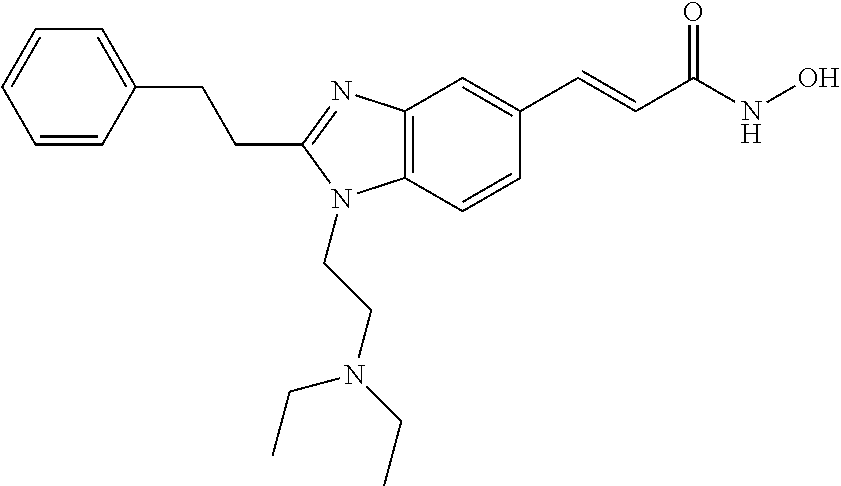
C1=CC(CCC2=NC3=C(N2CCN(CC)CC)C=CC(C=CC(NO)=O)=C3)=CC=C1
